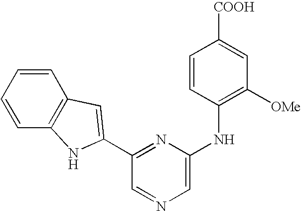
C1=CC(NC2=CN=CC(C3=CC4=C(C=CC=C4)N3)=N2)=C([OMe])C=C1[COOH]
